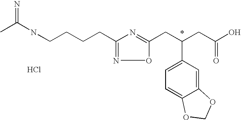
N(CCCCC1=NOC(CC(CC(O)=O)C2=CC=C3C(=C2)OCO3)=N1)C(C)=N.Cl
